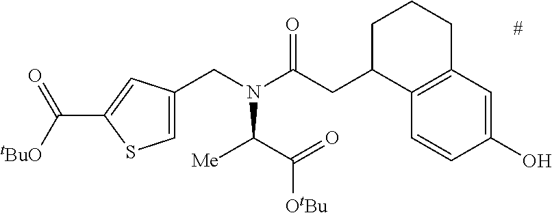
C1(CN(C(=O)CC2C3=C(CCC2)C=C(O)C=C3)C(C(=O)[OtBu])[Me])=CSC(C(=O)[tBuO])=C1
